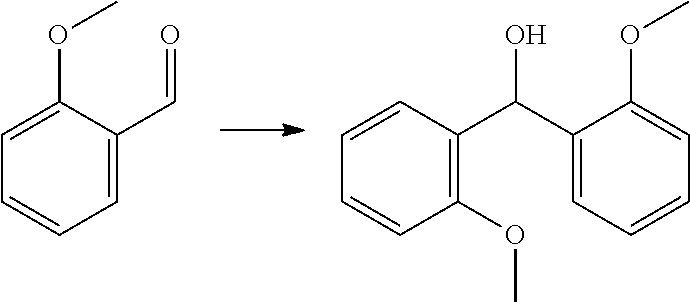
C1=C(OC)C(C=O)=CC=C1.C1=CC(C(C2=CC=CC=C2OC)O)=C(OC)C=C1
